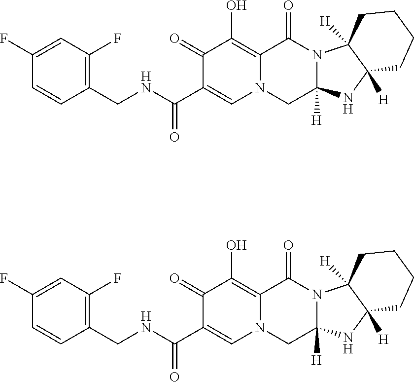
C1(CNC(C2=CN3C(=C(O)C2=O)C(=O)N2C([H])(C3)NC3([H])C2([H])CCCC3)=O)=C(F)C=C(F)C=C1.C1(CNC(C2=CN3C(=C(O)C2=O)C(=O)N2C([H])(C3)NC3([H])C2([H])CCCC3)=O)=C(F)C=C(F)C=C1
